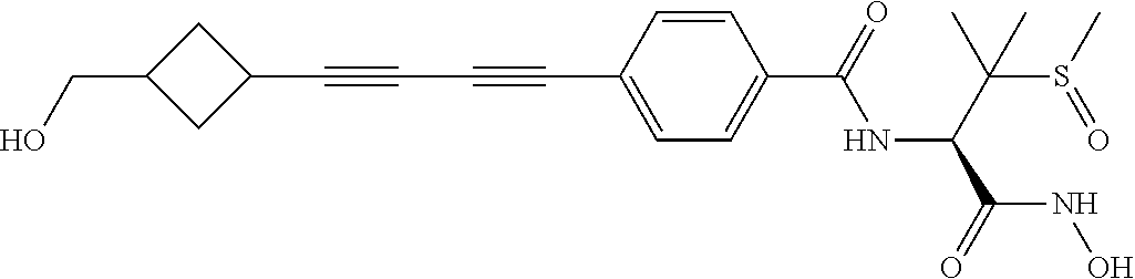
C1(C#CC#CC2=CC=C(C(=O)NC(C(S(C)=O)(C)C)C(=O)NO)C=C2)CC(CO)C1
